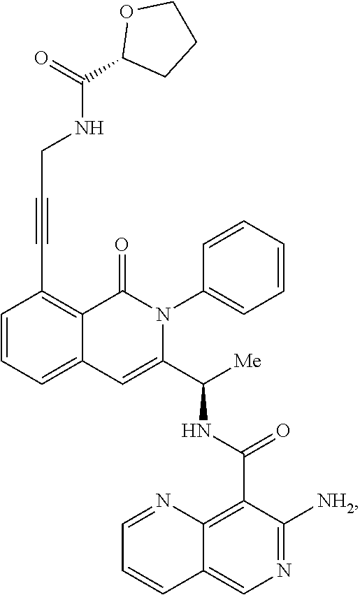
C(#CC1=C2C(=CC=C1)C=C(C([Me])NC(C1=C3C(=CN=C1[NH2])C=CC=N3)=O)N(C1=CC=CC=C1)C2=O)CNC(C1CCCO1)=O
